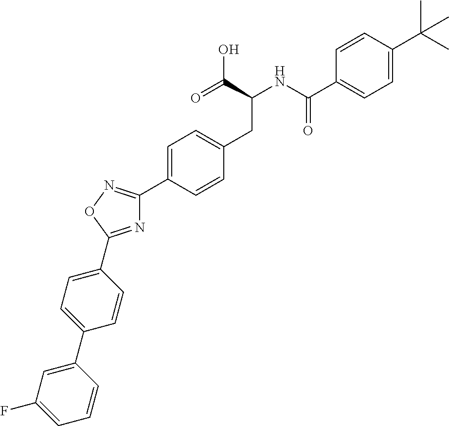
C1=CC(C(NC(CC2=CC=C(C3=NOC(C4=CC=C(C5=CC(F)=CC=C5)C=C4)=N3)C=C2)C(=O)O)=O)=CC=C1C(C)(C)C
